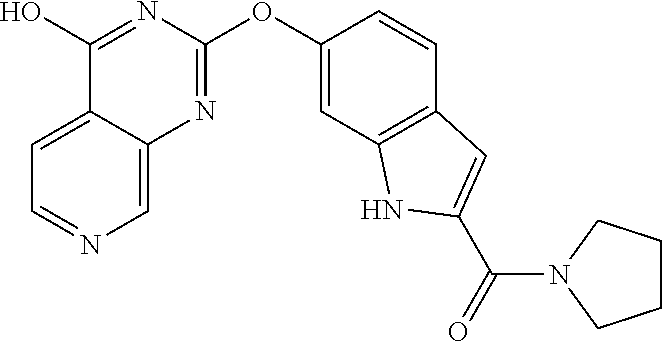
C12=CC=NC=C1N=C(OC1=CC3=C(C=C1)C=C(C(=O)N1CCCC1)N3)N=C2O
